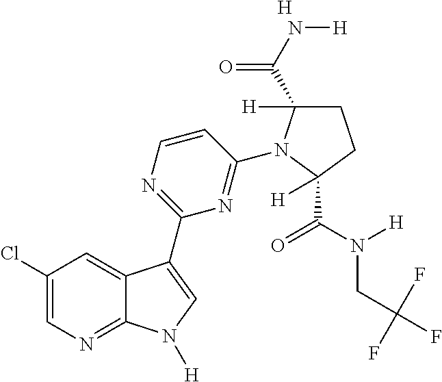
C1(Cl)=CN=C2C(=C1)C(C1=NC=CC(N3C(C(N[H])=O)([H])CCC3(C(N([H])CC(F)(F)F)=O)[H])=N1)=CN2[H].[H]
